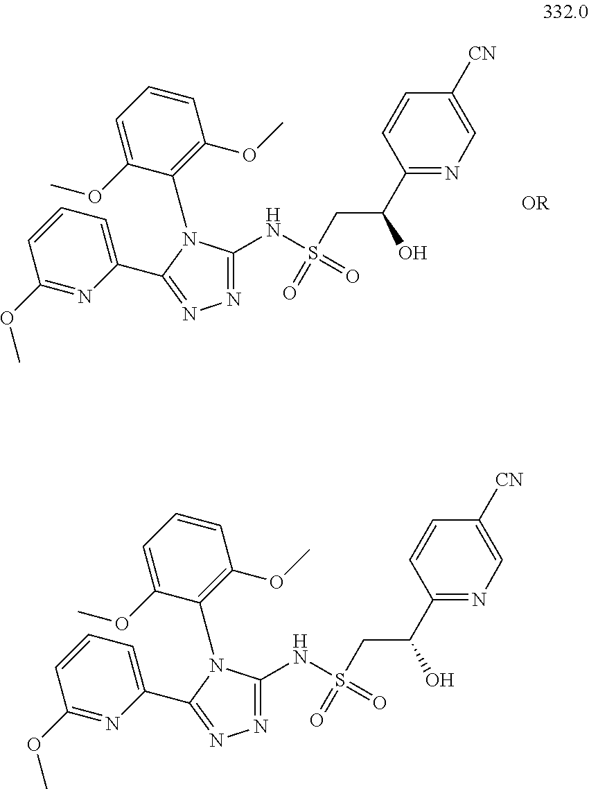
N(S(CC(O)C1=NC=C([CN])C=C1)(=O)=O)C1=NN=C(C2=CC=CC(OC)=N2)N1C1=C(OC)C=CC=C1OC.N(S(CC(O)C1=NC=C([CN])C=C1)(=O)=O)C1=NN=C(C2=CC=CC(OC)=N2)N1C1=C(OC)C=CC=C1OC
